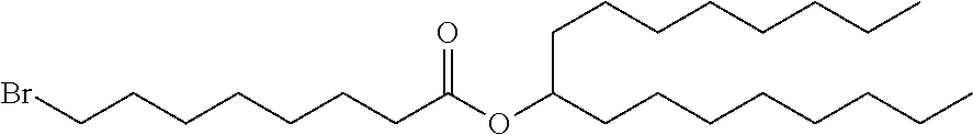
C(CCCC(=O)OC(CCCCCCCC)CCCCCCCC)CCCBr
